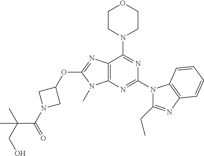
C12=C(N=C(N3C(CC)=NC4=C3C=CC=C4)N=C1N1CCOCC1)N(C)C(OC1CN(C(=O)C(CO)(C)C)C1)=N2
